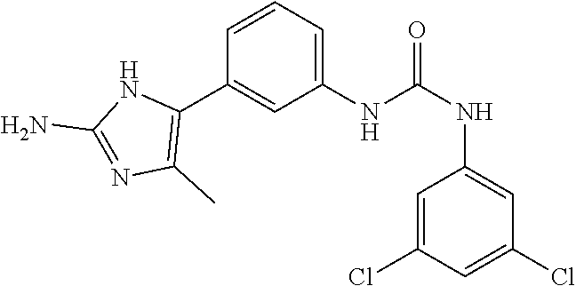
C1(NC(NC2=CC(Cl)=CC(Cl)=C2)=O)=CC=CC(C2=C(C)N=C(N)N2)=C1
